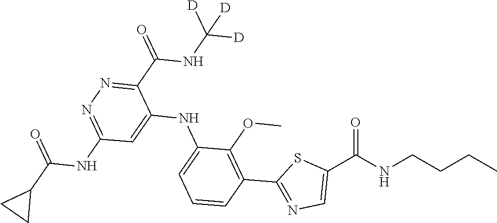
C1=CC=C(NC2=CC(NC(C3CC3)=O)=NN=C2C(=O)NC([D])([D])[D])C(OC)=C1C1=NC=C(C(NCCCC)=O)S1
